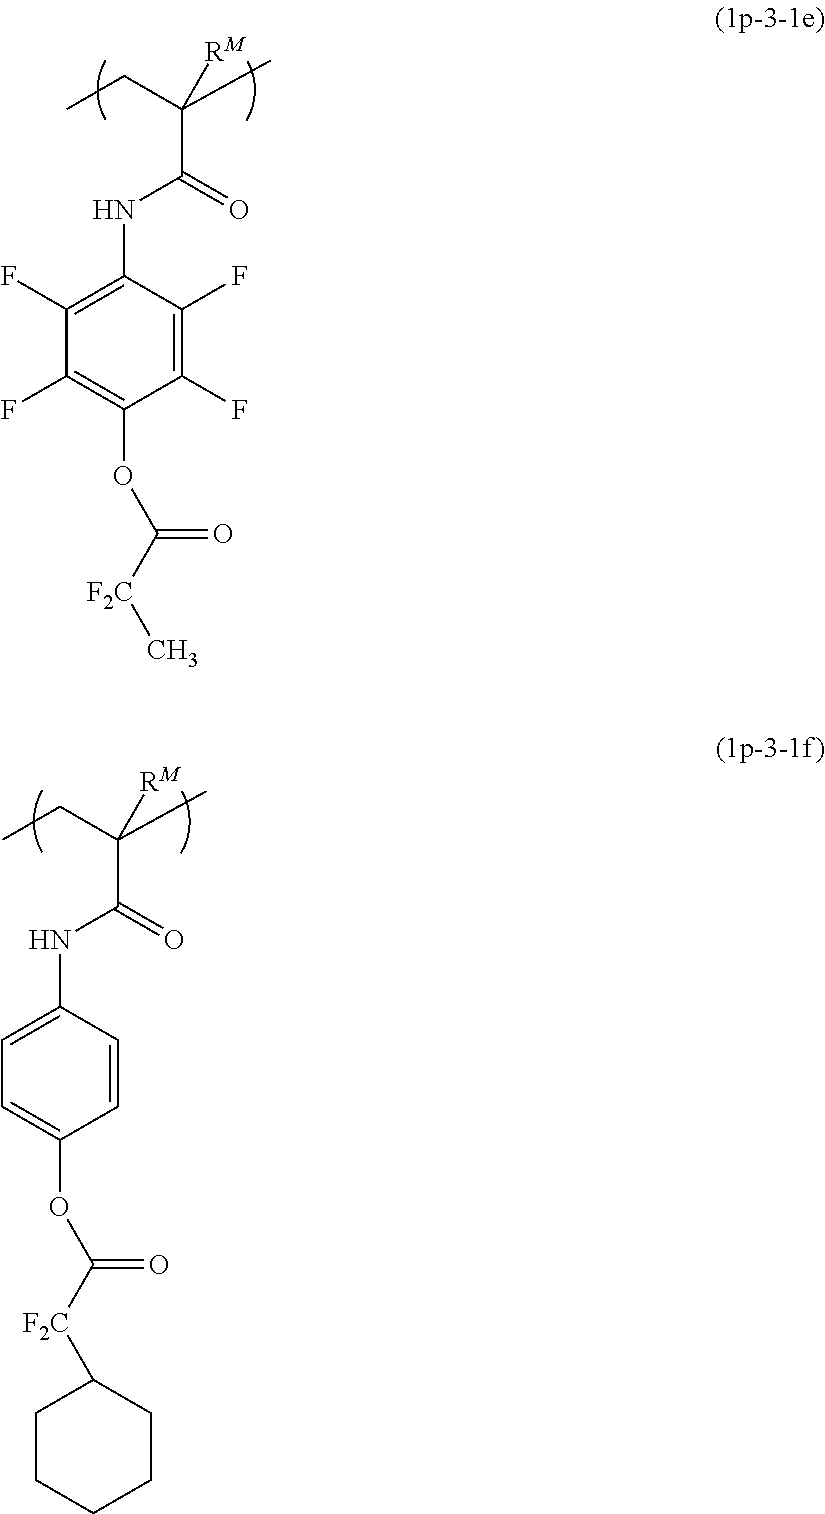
C1(NC(=O)C(C)(CC)[RM])=C(F)C(F)=C(OC([F2C]C)=O)C(F)=C1F.C1(NC(=O)C(C)(CC)[RM])=CC=C(OC([F2C]C2CCCCC2)=O)C=C1
